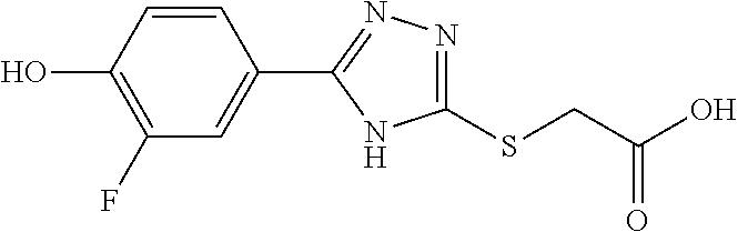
C1(F)=C(O)C=CC(C2=NN=C(SCC(O)=O)N2)=C1
